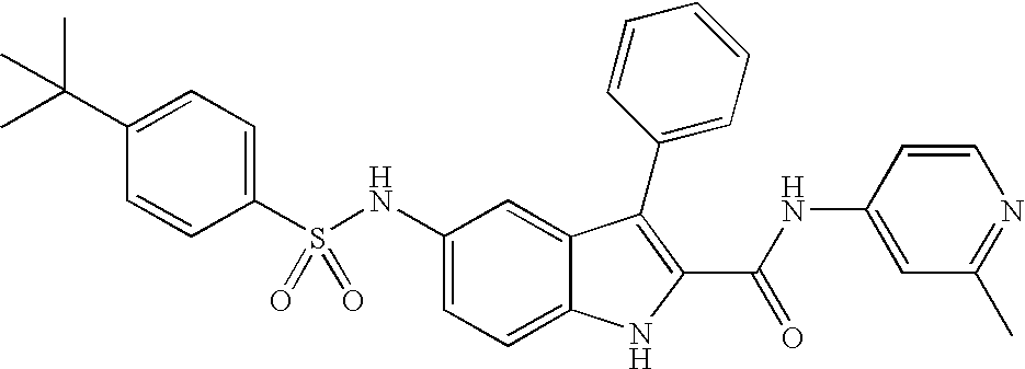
C1(C(C)(C)C)=CC=C(S(NC2=CC=C3C(=C2)C(C2=CC=CC=C2)=C(C(NC2=CC(C)=NC=C2)=O)N3)(=O)=O)C=C1
